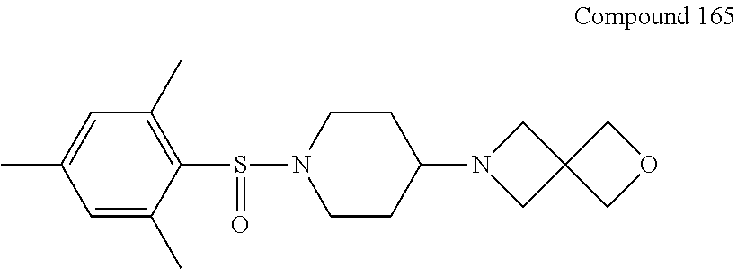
C1CN(S(=O)C2=C(C)C=C(C)C=C2C)CCC1N1CC2(C1)COC2
